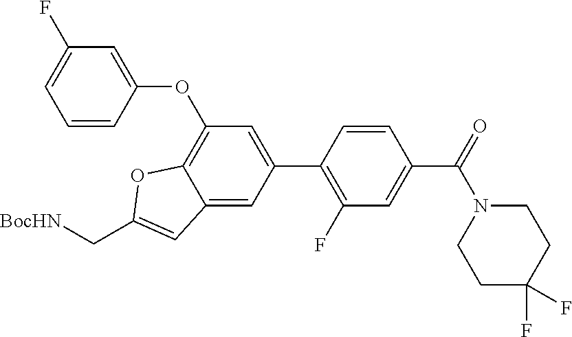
C12=CC(C3=C(F)C=C(C(N4CCC(F)(F)CC4)=O)C=C3)=CC(OC3=CC(F)=CC=C3)=C1OC(C[BocHN])=C2
